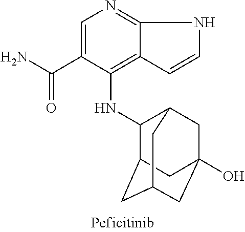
C1=C(C(N)=O)C(NC2C3CC4CC(O)(CC2C4)C3)=C2C(=N1)NC=C2
